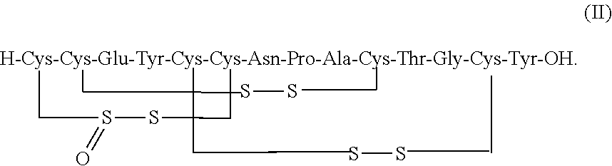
CCS(SCC)=O.SS.SS
